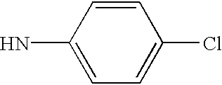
C1(N)=CC=C(Cl)C=C1
